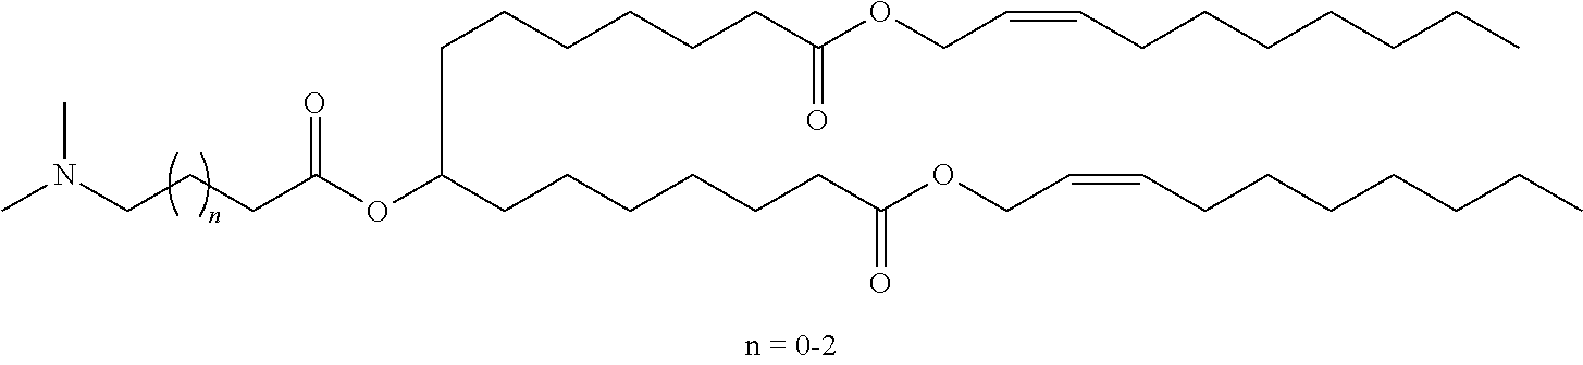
CN(CCCC(OC(CCCCCCC(OCC=CCCCCCCC)=O)CCCCCCC(OCC=CCCCCCCC)=O)=O)C
